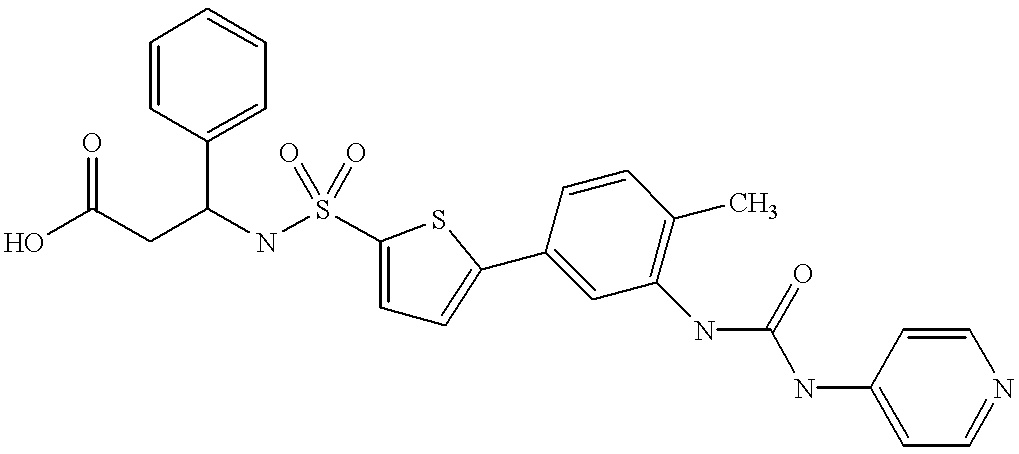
C1=CC(C2=CC=C(S(NC(CC(O)=O)C3=CC=CC=C3)(=O)=O)S2)=CC(NC(NC2=CC=NC=C2)=O)=C1C
